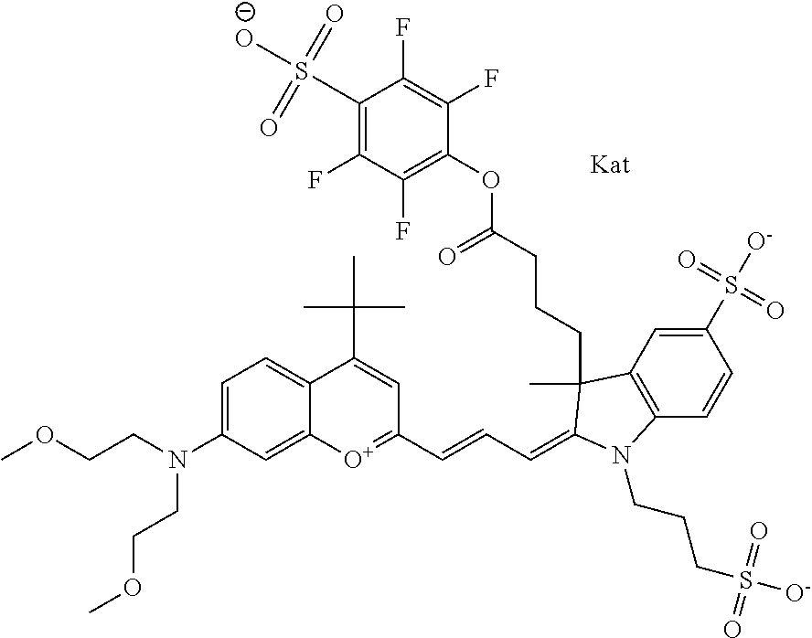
C12=CC=C(N(CCOC)CCOC)C=C1[O+]=C(C=CC=C1C(CCCC(=O)OC3=C(F)C(F)=C(S([O-])(=O)=O)C(F)=C3F)(C)C3=C(C=CC(S([O-])(=O)=O)=C3)N1CCCS([O-])(=O)=O)C=C2C(C)(C)C
